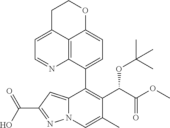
C12=CC(C(O)=O)=NN1C=C(C)C(C(C(OC)=O)OC(C)(C)C)=C2C1=CC=C2C3=C1N=CC=C3CCO2
